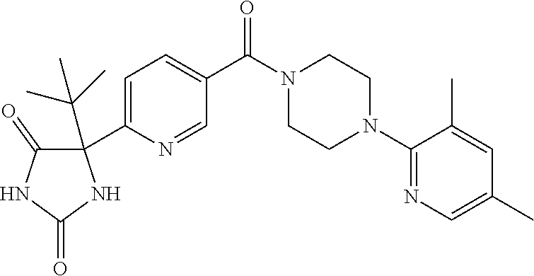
C1(N2CCN(C(C3=CC=C(C4(C(C)(C)C)C(=O)NC(=O)N4)N=C3)=O)CC2)=NC=C(C)C=C1C
